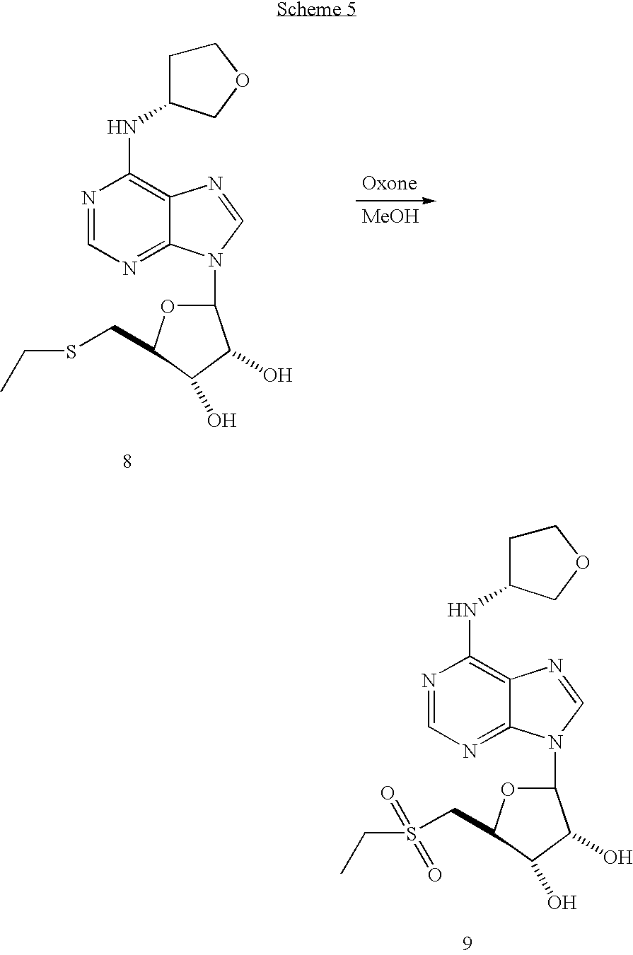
N1=CN=C2C(=C1NC1CCOC1)N=CN2C1OC(CSCC)C(O)C1O.[MeOH].N1=CN=C2C(=C1NC1CCOC1)N=CN2C1OC(CS(CC)(=O)=O)C(O)C1O
